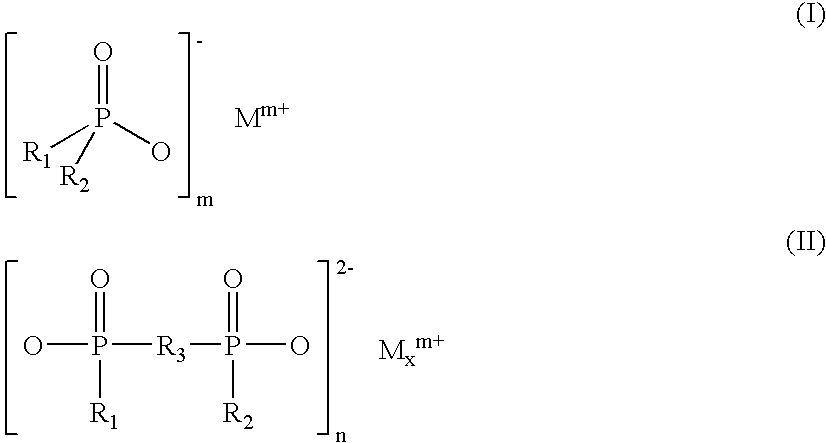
O=P(O)([R1])[R2].OP(=O)([R1])[R3]P(O)(=O)[R2]
